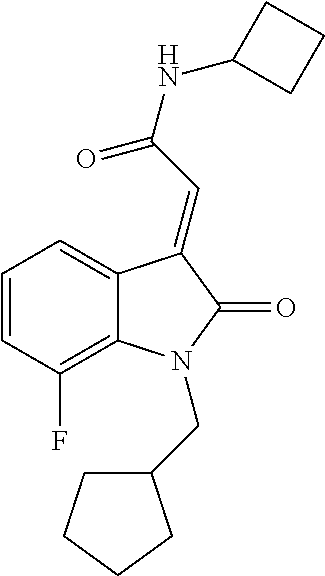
C1=C2C(=C(F)C=C1)N(CC1CCCC1)C(=O)C2=CC(=O)NC1CCC1
